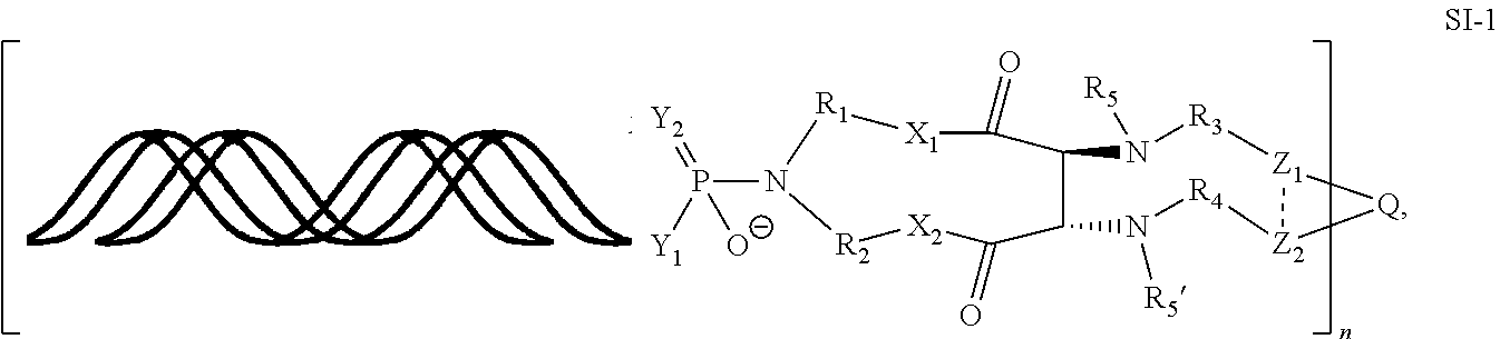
P(N1[R1][X1]C(=O)C2C(C(=O)[X2][R2]1)N([R5])[R4][Z2]1[Z1]([R3]N2[R5])[Q]1)([Y1])(=[Y2])[O-]
